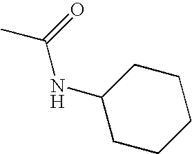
C1(NC(C)=O)CCCCC1
